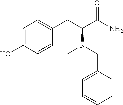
C1=C(O)C=CC(CC(C(N)=O)N(CC2=CC=CC=C2)C)=C1
